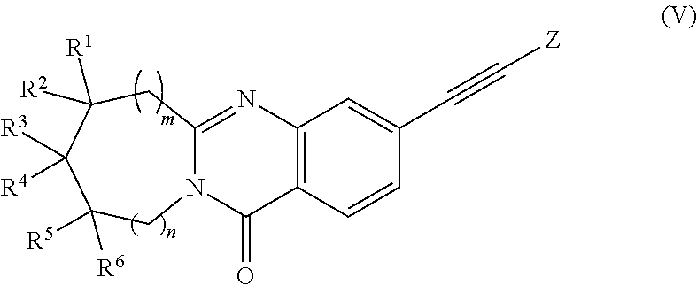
C12=C(C=CC(C#C[Z])=C1)C(=O)N1C(=N2)CC([R1])([R2])C([R3])([R4])C([R5])([R6])C1
